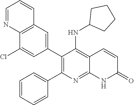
C12=C(C=C(C3=C(C4=CC=CC=C4)N=C4C(=C3NC3CCCC3)C=CC(=O)N4)C=C1Cl)C=CC=N2
